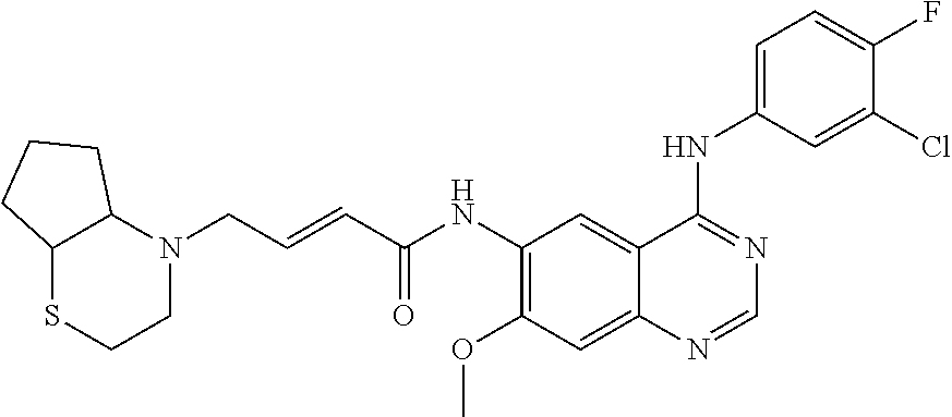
N1(CC=CC(NC2=C(OC)C=C3C(=C2)C(NC2=CC=C(F)C(Cl)=C2)=NC=N3)=O)C2C(SCC1)CCC2
